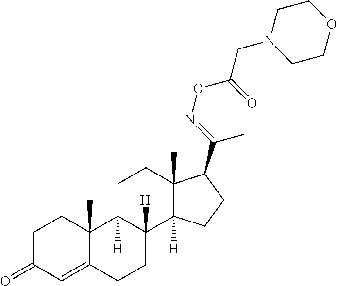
C1C(=O)C=C2C(C)(C1)C1([H])C([H])(CC2)C2([H])C(C)(CC1)C(C(=NOC(=O)CN1CCOCC1)C)CC2
